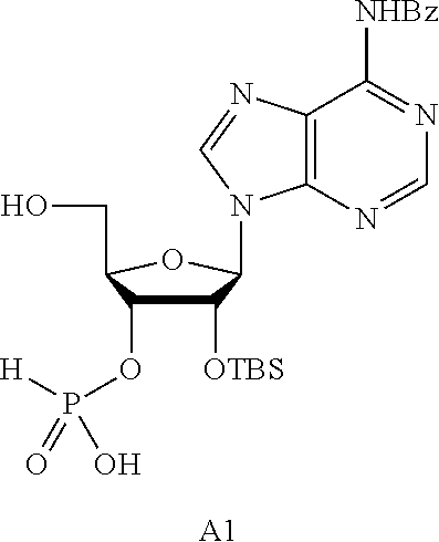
C1([OTBS])C(OP([H])(O)=O)C(CO)OC1N1C2=C(C([NHBz])=NC=N2)N=C1.[A1]
